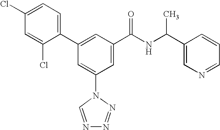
C1(C2=CC(C(NC(C3=CN=CC=C3)C)=O)=CC(N3C=NN=N3)=C2)=CC=C(Cl)C=C1Cl
